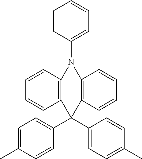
C1=CC(N2C3=C(C=CC=C3)C(C3=CC=C(C)C=C3)(C3=CC=C(C)C=C3)C3=C2C=CC=C3)=CC=C1
